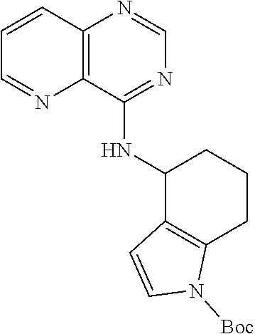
C1=CC2=C(N=C1)C(NC1C3=C(CCC1)N([Boc])C=C3)=NC=N2
